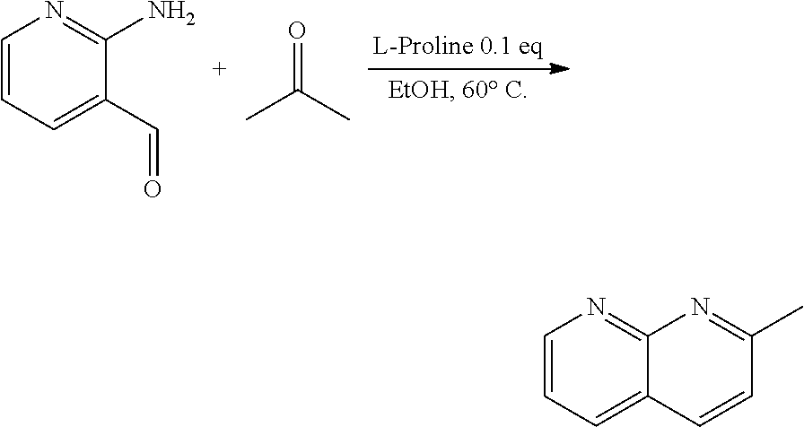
C1=CC=C(C=O)C(N)=N1.O=C(C)C.C1=CC=C2C(=N1)N=C(C)C=C2
